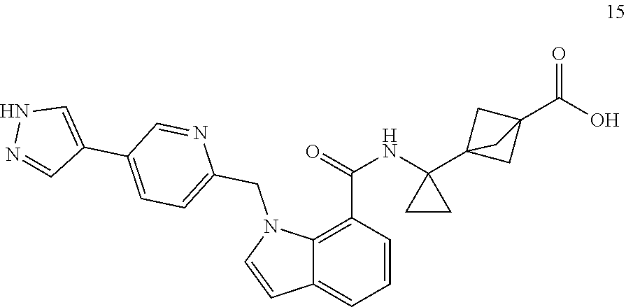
C12=C(C(=O)NC3(C45CC(C(=O)O)(C4)C5)CC3)C=CC=C1C=CN2CC1=CC=C(C2=CNN=C2)C=N1
